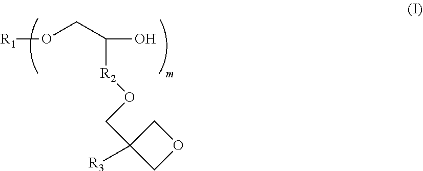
[R1]OCC(O)[R2]OCC1([R3])COC1
